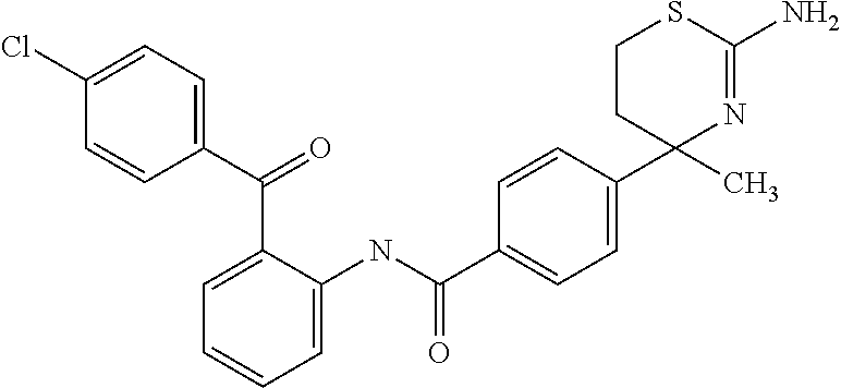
C1=CC(C2(C)CCSC(N)=N2)=CC=C1C(=O)NC1=CC=CC=C1C(=O)C1=CC=C(Cl)C=C1
